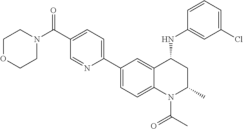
C1(C2=CC=C3C(=C2)C(NC2=CC(Cl)=CC=C2)CC(C)N3C(C)=O)=CC=C(C(N2CCOCC2)=O)C=N1
